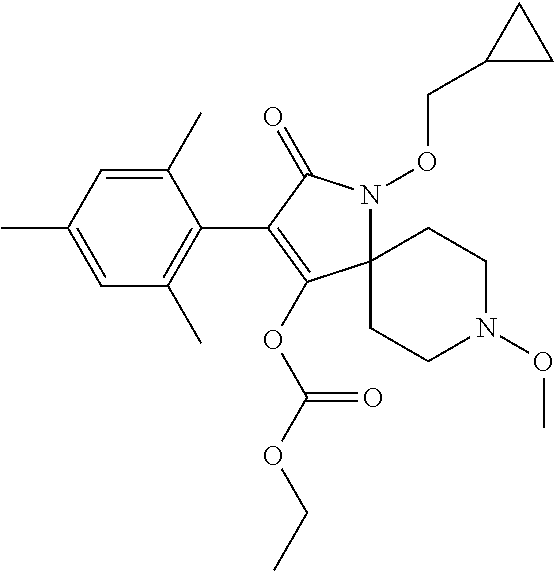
C12(N(OCC3CC3)C(=O)C(C3=C(C)C=C(C)C=C3C)=C1OC(OCC)=O)CCN(OC)CC2
